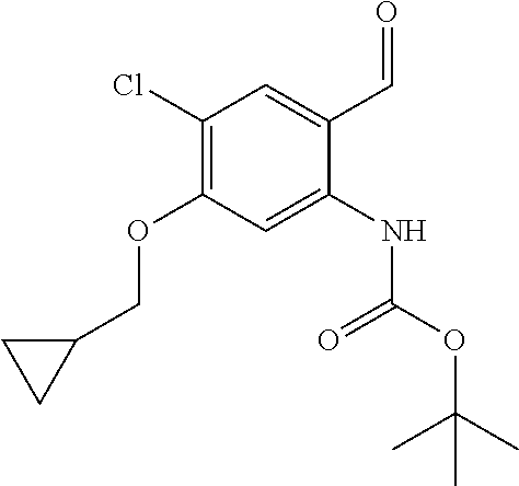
O=C(NC1=CC(OCC2CC2)=C(Cl)C=C1C=O)OC(C)(C)C
